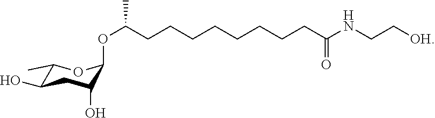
C1(C)C(O)CC(O)C(OC(CCCCCCCCC(NCC[OH])=O)C)O1
